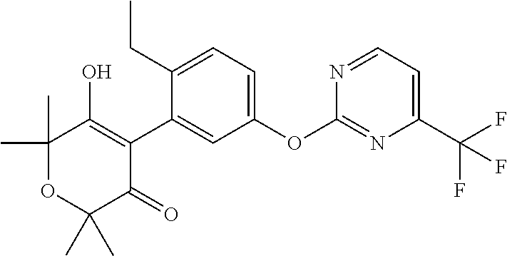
C1(C2=CC(OC3=NC(C(F)(F)F)=CC=N3)=CC=C2CC)=C(O)C(C)(C)OC(C)(C)C1=O
